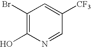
C1(Br)=C(O)N=CC([CF3])=C1
